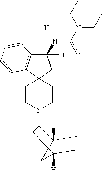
C1CN(C2C3([H])C4(C([H])(C4)CC3)C2)CCC12C1=C(C(NC(N(CC)CC)=O)([H])C2)C=CC=C1.[H]
